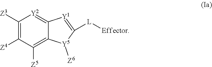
C1([Z3])=C([Z4])C([Z5])=C2C(=[Y2]1)[Y1]=C([L][Effector])[Y5]2[Z6]
